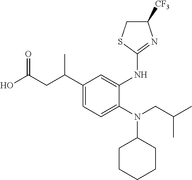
OC(CC(C1=CC=C(N(CC(C)C)C2CCCCC2)C(NC2=NC([CF3])CS2)=C1)C)=O
